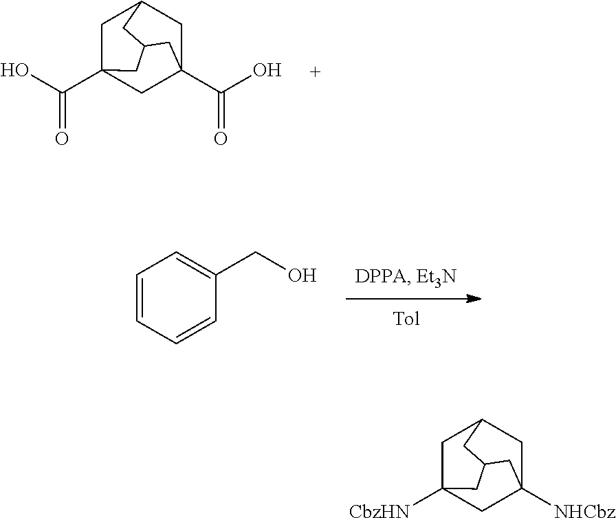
C1C2(C(O)=O)CC3(C(O)=O)CC1CC(C2)C3.C1=CC=CC(CO)=C1.C1C2([CbzHN])CC3([NHCbz])CC1CC(C2)C3
